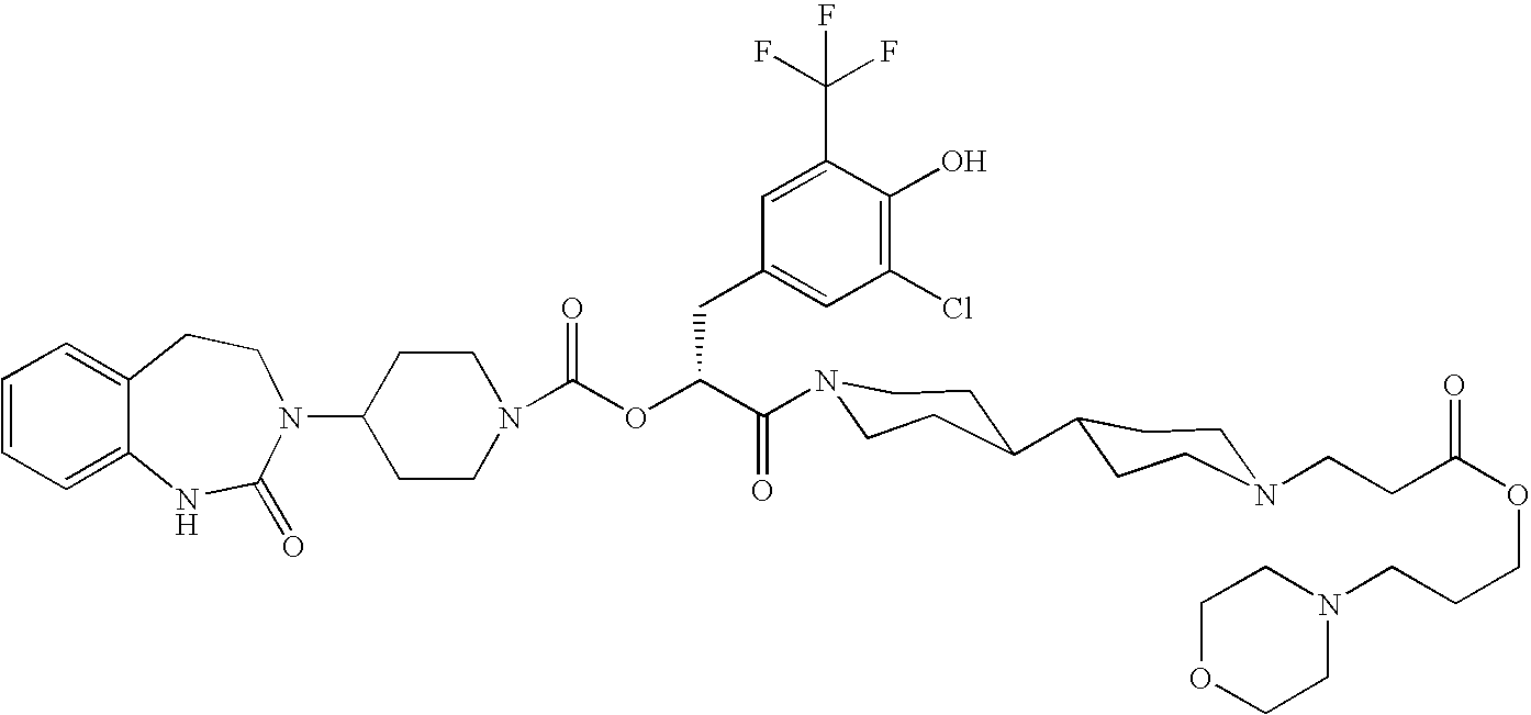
C12=CC=CC=C1NC(=O)N(C1CCN(C(OC(C(=O)N3CCC(C4CCN(CCC(OCCCN5CCOCC5)=O)CC4)CC3)CC3=CC(Cl)=C(O)C(C(F)(F)F)=C3)=O)CC1)CC2
